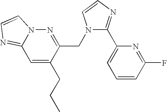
C1=C(CCC)C(CN2C(C3=CC=CC(F)=N3)=NC=C2)=NN2C1=NC=C2
